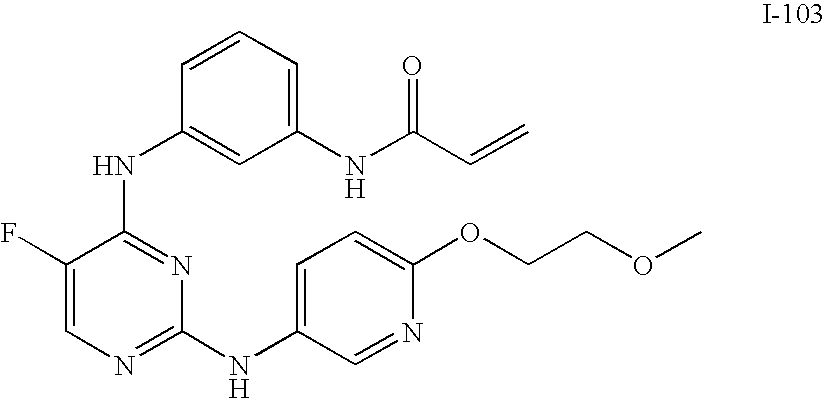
C1(NC(C=C)=O)=CC=CC(NC2=NC(NC3=CC=C(OCCOC)N=C3)=NC=C2F)=C1
